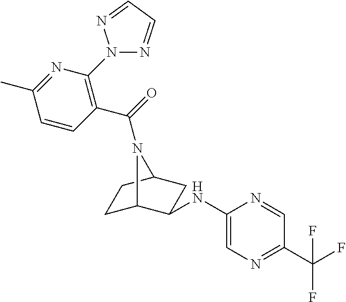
C1C2C(NC3=CN=C(C(F)(F)F)C=N3)CC(C1)N2C(=O)C1=C(N2N=CC=N2)N=C(C)C=C1
